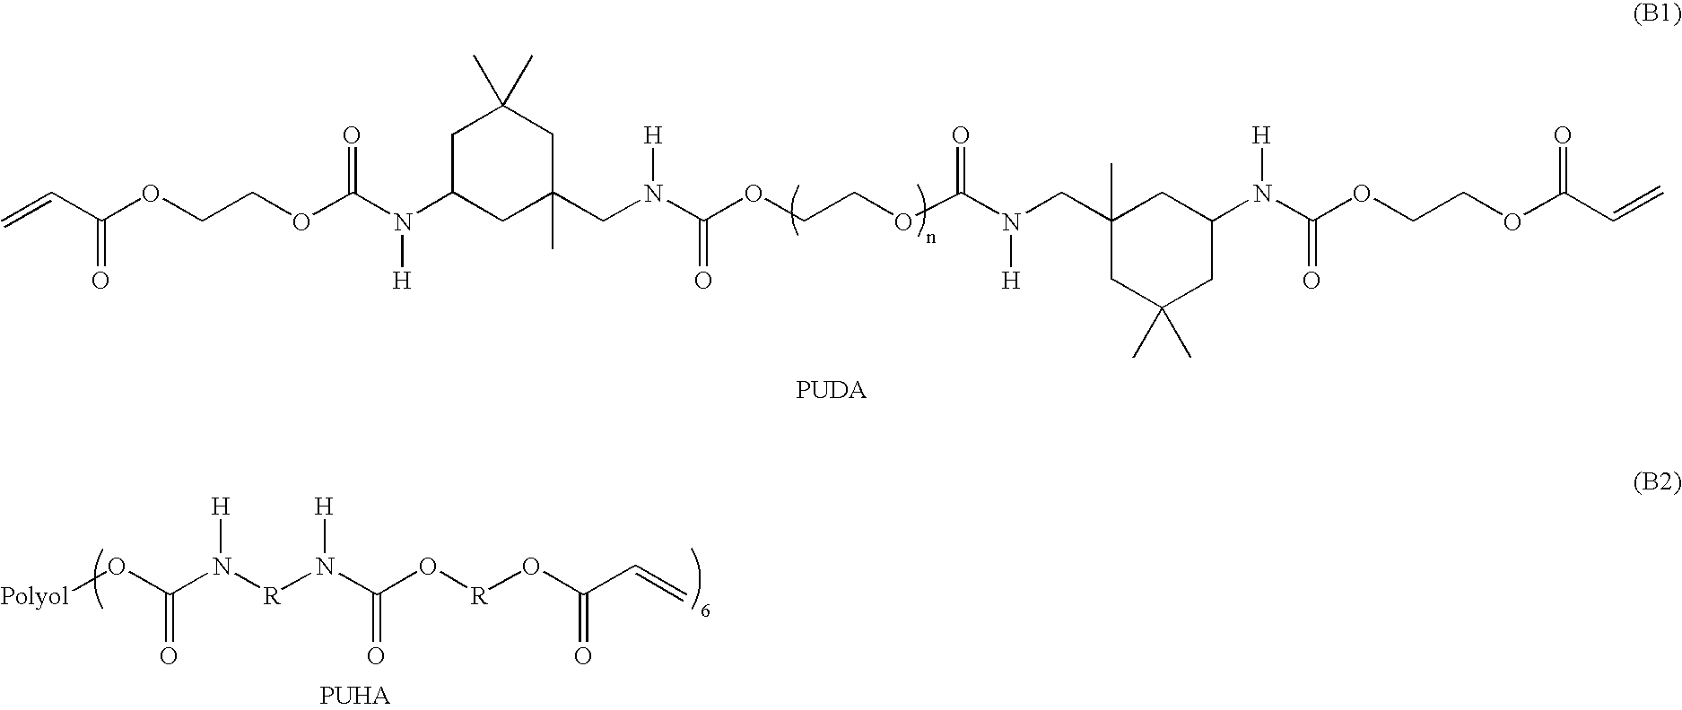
[Polyol]OC(N([R]N(C(O[R]OC(C=C)=O)=O)[H])[H])=O.C=CC(OCCOC(N(C1CC(C)(CN(C(OCCOC(N(CC2(C)CC(C)(C)CC(N(C(OCCOC(C=C)=O)=O)[H])C2)[H])=O)=O)[H])CC(C)(C)C1)[H])=O)=O
